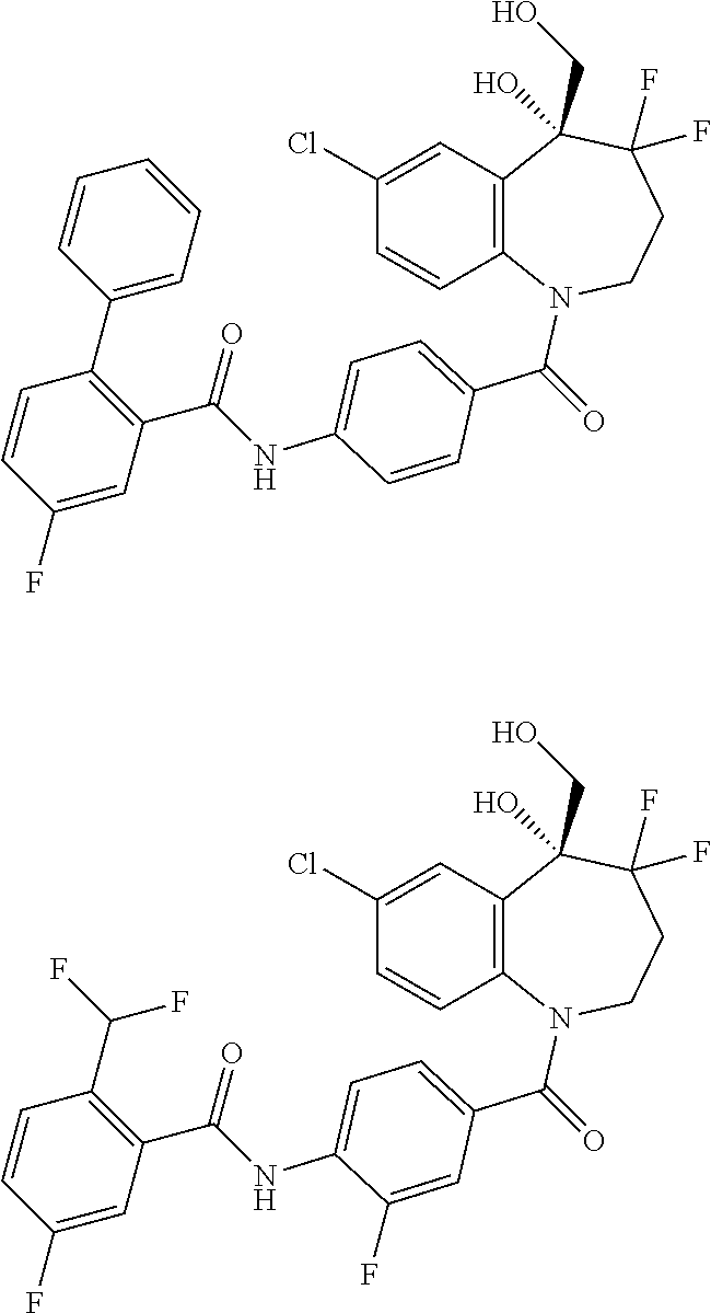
C1=C(Cl)C=CC2=C1C(O)(CO)C(F)(F)CCN2C(C1=CC=C(NC(C2=C(C3=CC=CC=C3)C=CC(F)=C2)=O)C=C1)=O.C1=C(Cl)C=CC2=C1C(O)(CO)C(F)(F)CCN2C(C1=CC=C(NC(C2=C(C(F)F)C=CC(F)=C2)=O)C(F)=C1)=O
